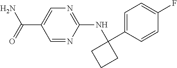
C1(C(N)=O)=CN=C(NC2(C3=CC=C(F)C=C3)CCC2)N=C1
